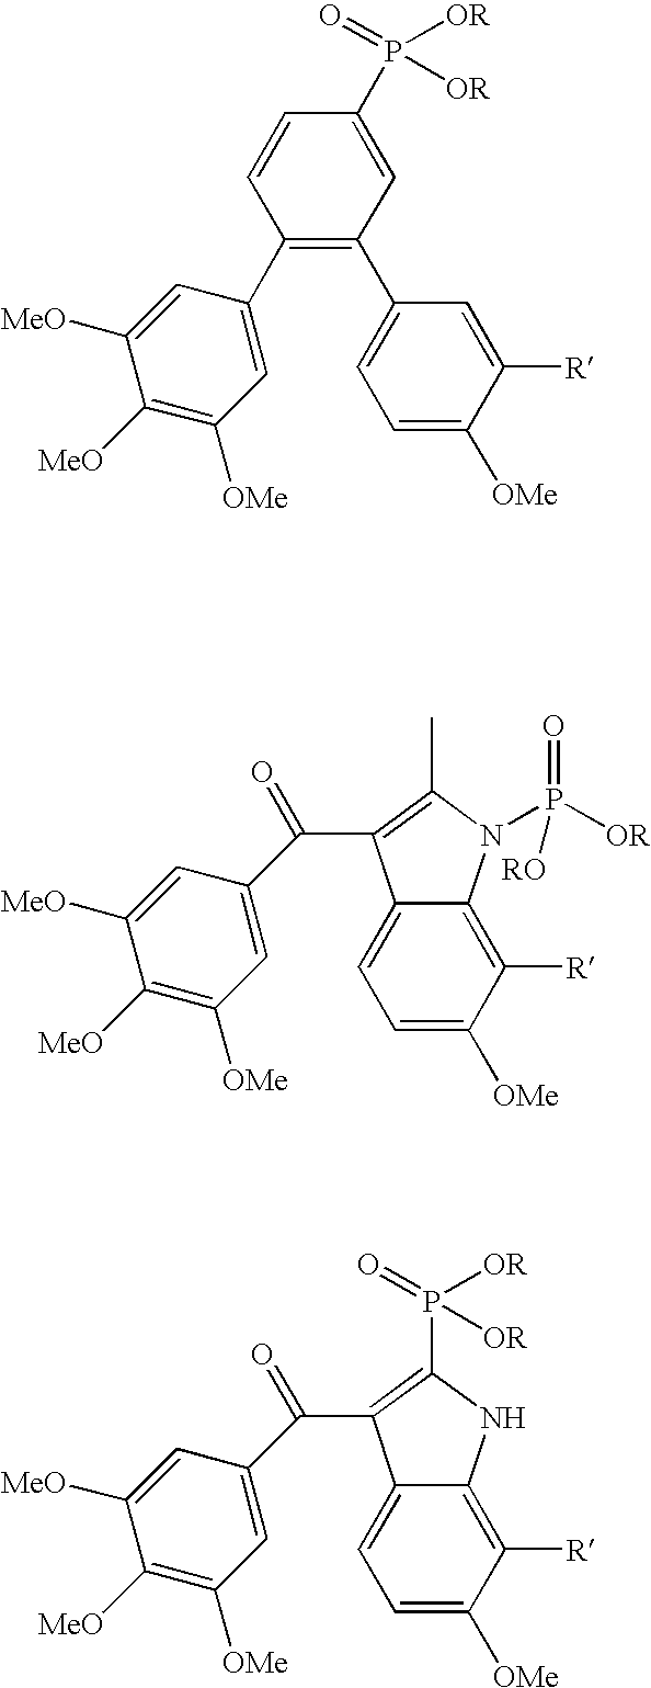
C12=CC=C([OMe])C([R])=C1NC(P(=O)([OR])[OR])=C2C(=O)C1=CC([OMe])=C([MeO])C([MeO])=C1.C12=CC=C([OMe])C([R])=C1N(P([OR])(=O)[RO])C(C)=C2C(=O)C1=CC([OMe])=C([MeO])C([MeO])=C1.C1=C(C2=C(C3=CC([OMe])=C([MeO])C([MeO])=C3)C=CC(P(=O)([OR])[OR])=C2)C=C([R])C([OMe])=C1
